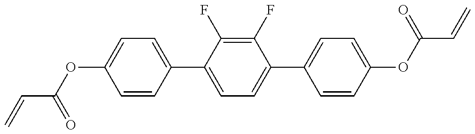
C=CC(=O)OC1=CC=C(C2=CC=C(C3=CC=C(OC(C=C)=O)C=C3)C(F)=C2F)C=C1
